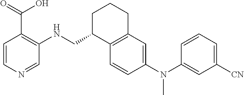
C1=CN=CC(NCC2C3=C(CCC2)C=C(N(C2=CC([CN])=CC=C2)C)C=C3)=C1C(=O)O
